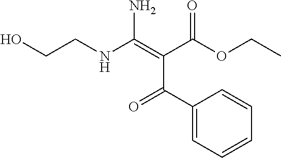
C1(C(=O)C(=C(NCCO)N)C(OCC)=O)=CC=CC=C1
